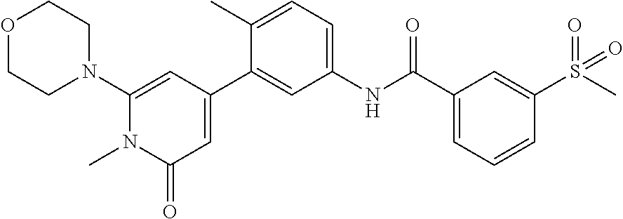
O1CCN(C2=CC(C3=CC(NC(C4=CC=CC(S(C)(=O)=O)=C4)=O)=CC=C3C)=CC(=O)N2C)CC1
